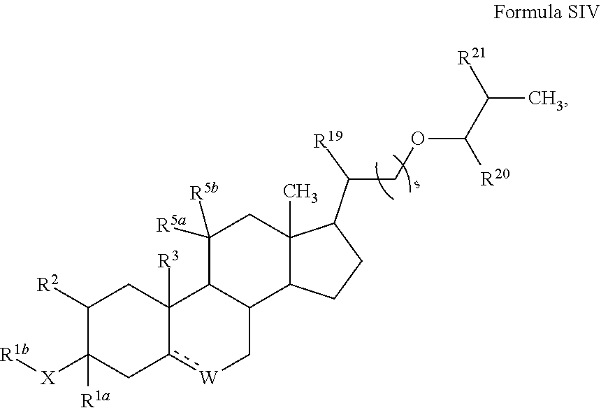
C1([R2])C([X][R1b])([R1a])Cc2[W]CC3C(C2([R3])C1)C([R5b])([R5a])CC1(C)C3CCC1C(COC([R20])C(C)[R21])[R19]
